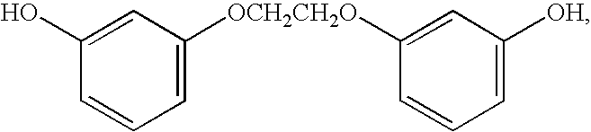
C1=C([OCH2CH2O]C2=CC([OH])=CC=C2)C=C(O)C=C1
